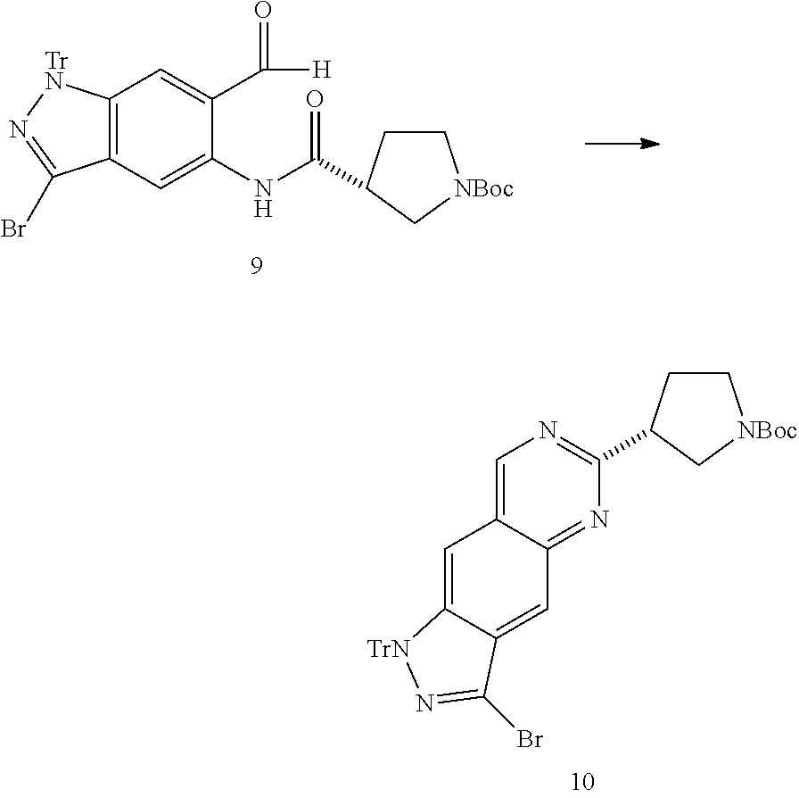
C1=C2C(=CC3=NC(C4CC[NBoc]C4)=NC=C13)C(Br)=N[TrN]2.C12=C(C=C(NC(=O)C3CC[NBoc]C3)C(C(=O)[H])=C1)C(Br)=N[TrN]2
